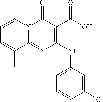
C1=CN2C(=NC(NC3=CC=CC(Cl)=C3)=C(C(=O)O)C2=O)C(C)=C1
